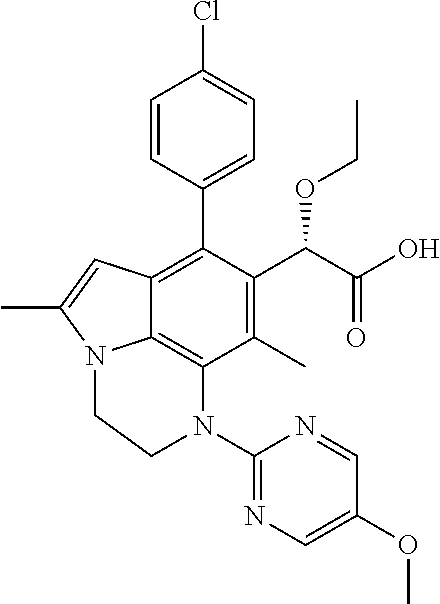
C1(C)=C(C(C(O)=O)OCC)C(C2=CC=C(Cl)C=C2)=C2C3=C1N(C1=NC=C(OC)C=N1)CCN3C(C)=C2
